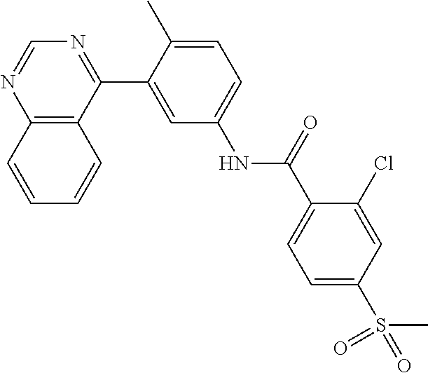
C12=C(C(C3=CC(NC(C4=CC=C(S(C)(=O)=O)C=C4Cl)=O)=CC=C3C)=NC=N1)C=CC=C2
